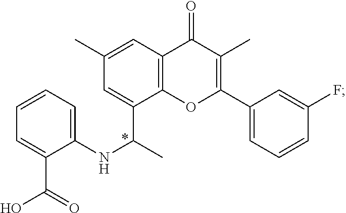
C1=C(C(O)=O)C(NC(C2=CC(C)=CC3=C2OC(C2=CC=CC(F)=C2)=C(C)C3=O)C)=CC=C1
